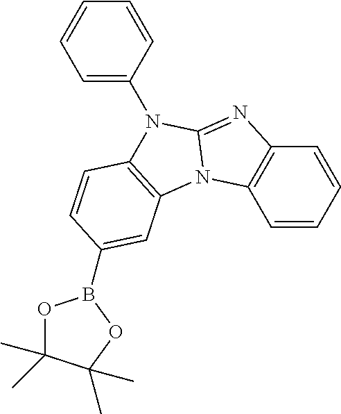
C1=CC=CC2=C1N1C(=N2)N(C2=CC=CC=C2)C2=C1C=C(B1OC(C)(C)C(C)(C)O1)C=C2
